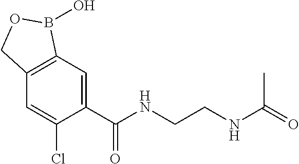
C1=C(C(NCCNC(C)=O)=O)C(Cl)=CC2=C1B(O)OC2
